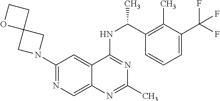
N1=C(NC(C2=C(C)C(C(F)(F)F)=CC=C2)C)C2=CC(N3CC4(C3)CCO4)=NC=C2N=C1C
